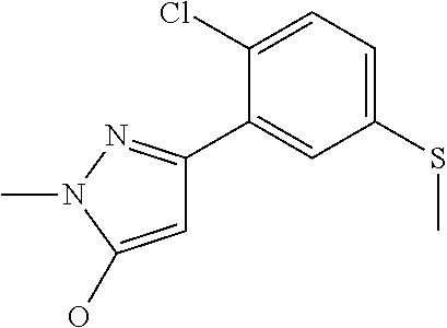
C1=C(O)N(C)N=C1C1=CC(SC)=CC=C1Cl
